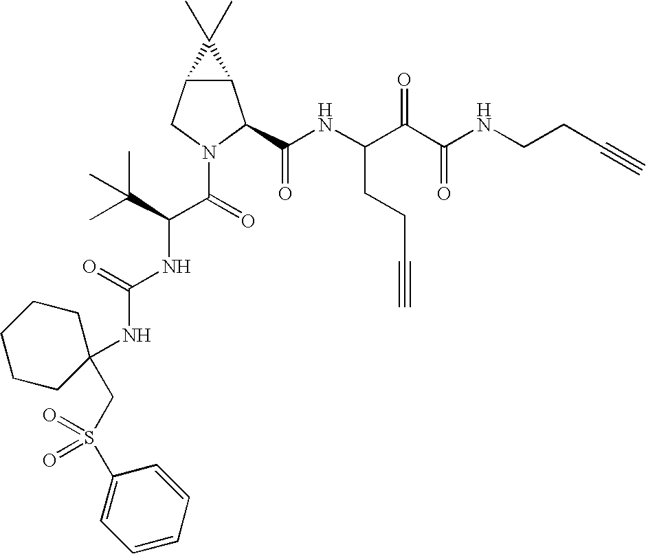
C12C(CN(C(C(NC(=O)NC3(CS(=O)(=O)C4=CC=CC=C4)CCCCC3)C(C)(C)C)=O)C1C(NC(C(C(NCCC#C)=O)=O)CCC#C)=O)C2(C)C
